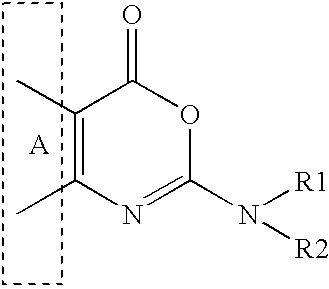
C1(C)=C(C)N=C(N([R2])[R1])OC1=O.[A]
